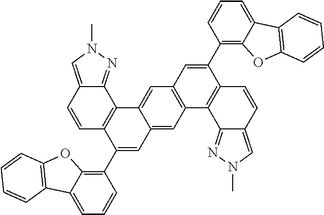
C1=CC2=CN(C)N=C2C2=C1C(C1=C3C(=CC=C1)C1=C(O3)C=CC=C1)=CC1=CC3=C(C=C21)C=C(C1=C2C(=CC=C1)C1=C(O2)C=CC=C1)C1=C3C2=NN(C)C=C2C=C1
